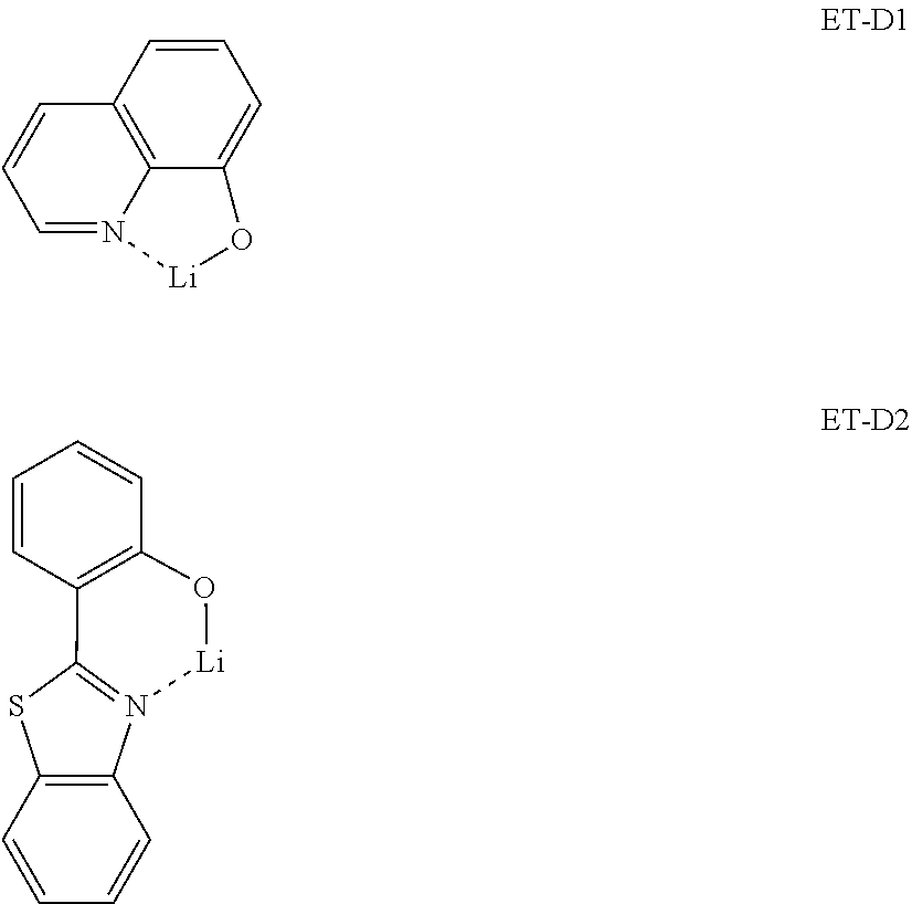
[Li]1OC2=CC=CC3=C2N1=CC=C3.C12=C(C=CC=C1)O[Li]N1=C2SC2=C1C=CC=C2
